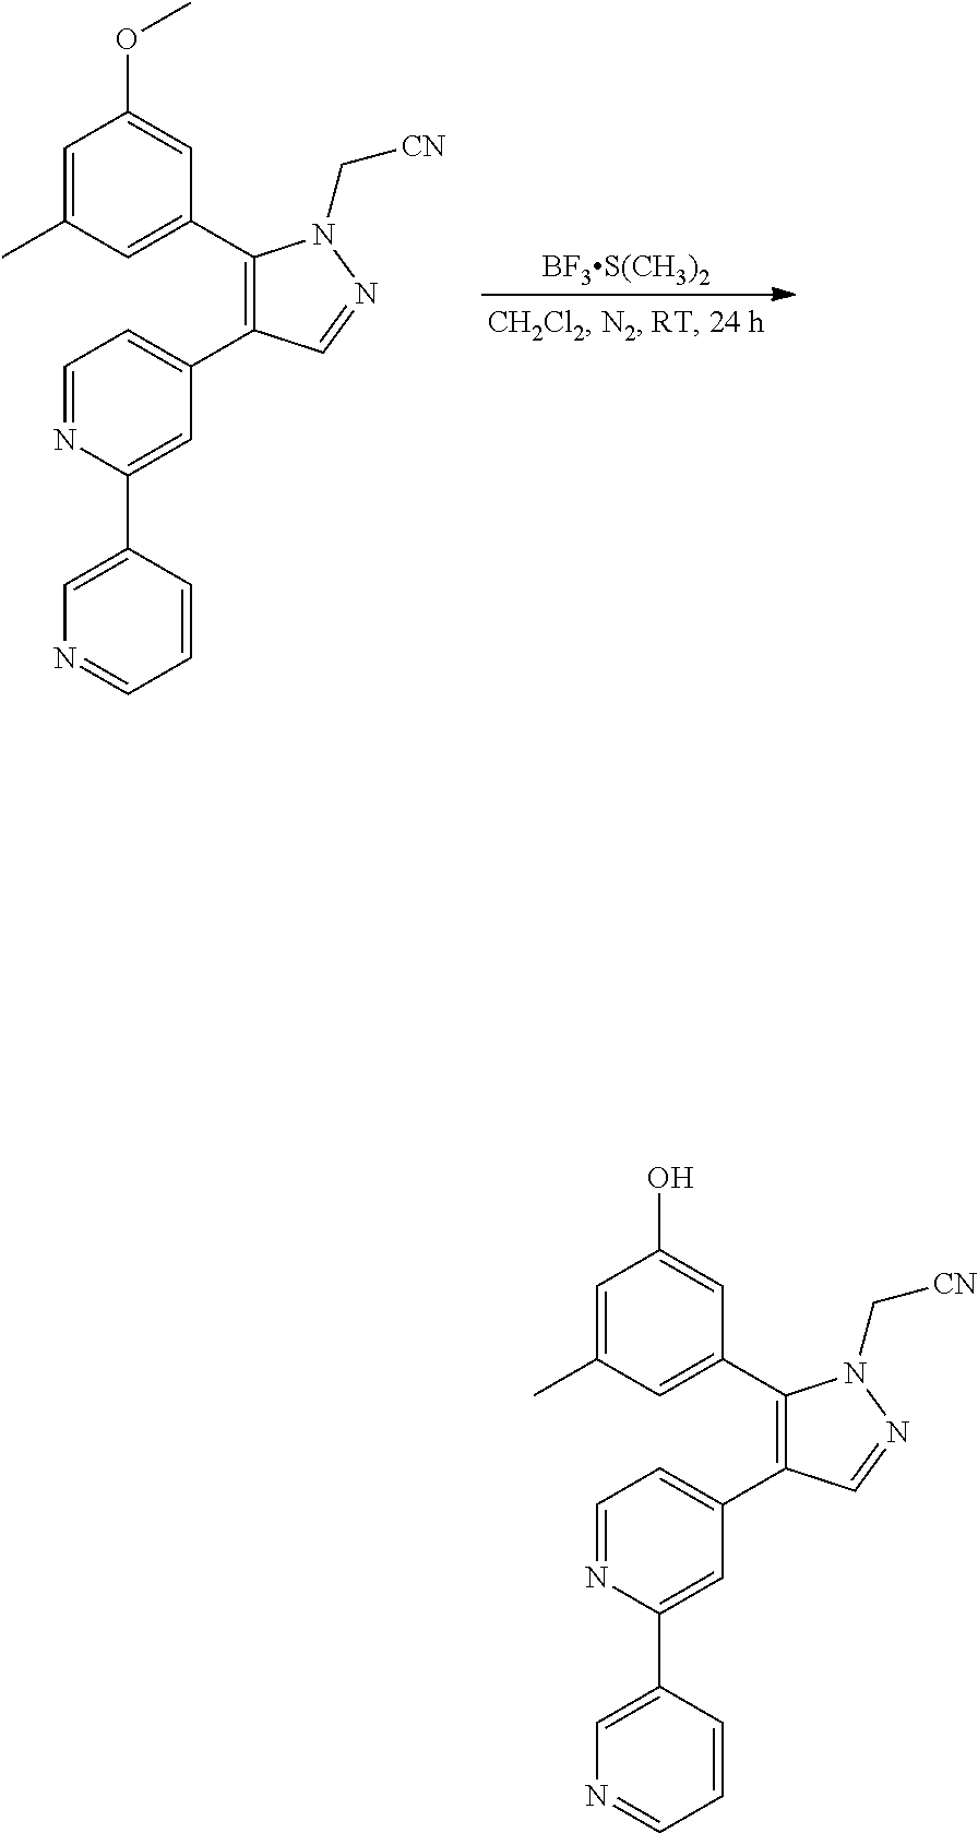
C1=C(C)C=C(C2=C(C3=CC=NC(C4=CN=CC=C4)=C3)C=NN2C[CN])C=C1OC.[BF3S(CH3)2].C1=C(C)C=C(C2=C(C3=CC=NC(C4=CN=CC=C4)=C3)C=NN2C[CN])C=C1O
